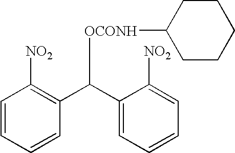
[OCONH](C(C1=CC=CC=C1[NO2])C1=C([NO2])C=CC=C1)C1CCCCC1
